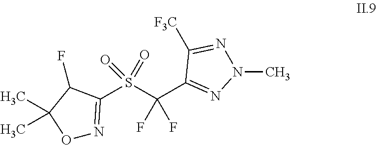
O1N=C(S(C(C2=NN(C)N=C2[F3C])(F)F)(=O)=O)C(F)C1(C)C
